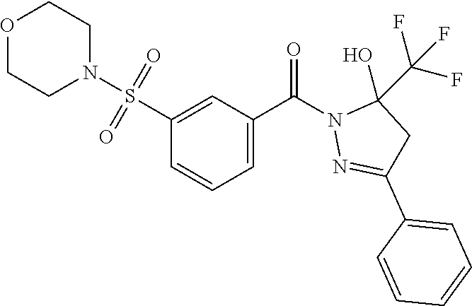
O1CCN(S(=O)(=O)C2=CC(C(N3N=C(C4=CC=CC=C4)CC3(O)C(F)(F)F)=O)=CC=C2)CC1
